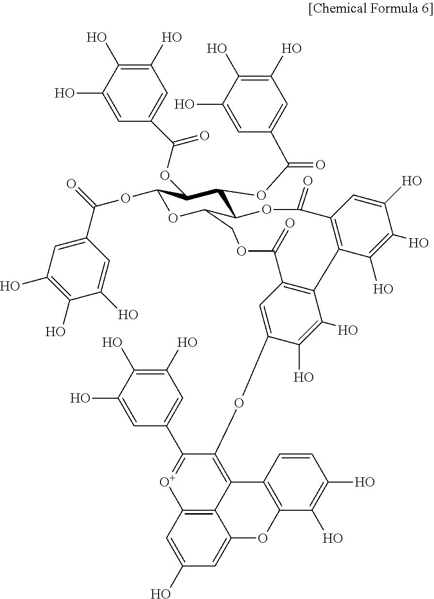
C1(O)=C(O)C(O)=CC(C(OC2C(OC(C3=CC(O)=C(O)C(O)=C3)=O)OC3C(C2OC(C2=CC(O)=C(O)C(O)=C2)=O)OC(=O)C2=C(C(O)=C(O)C(O)=C2)C2=C(C=C(OC4=C5C6=C(C=C(O)C=C6OC6=C5C=CC(O)=C6O)[O+]=C4C4=CC(O)=C(O)C(O)=C4)C(O)=C2O)C(=O)OC3)=O)=C1
